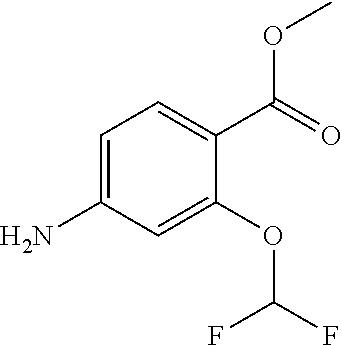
C1=C(N)C=C(OC(F)F)C(C(=O)OC)=C1
